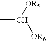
CC([OR5])[OR6]
